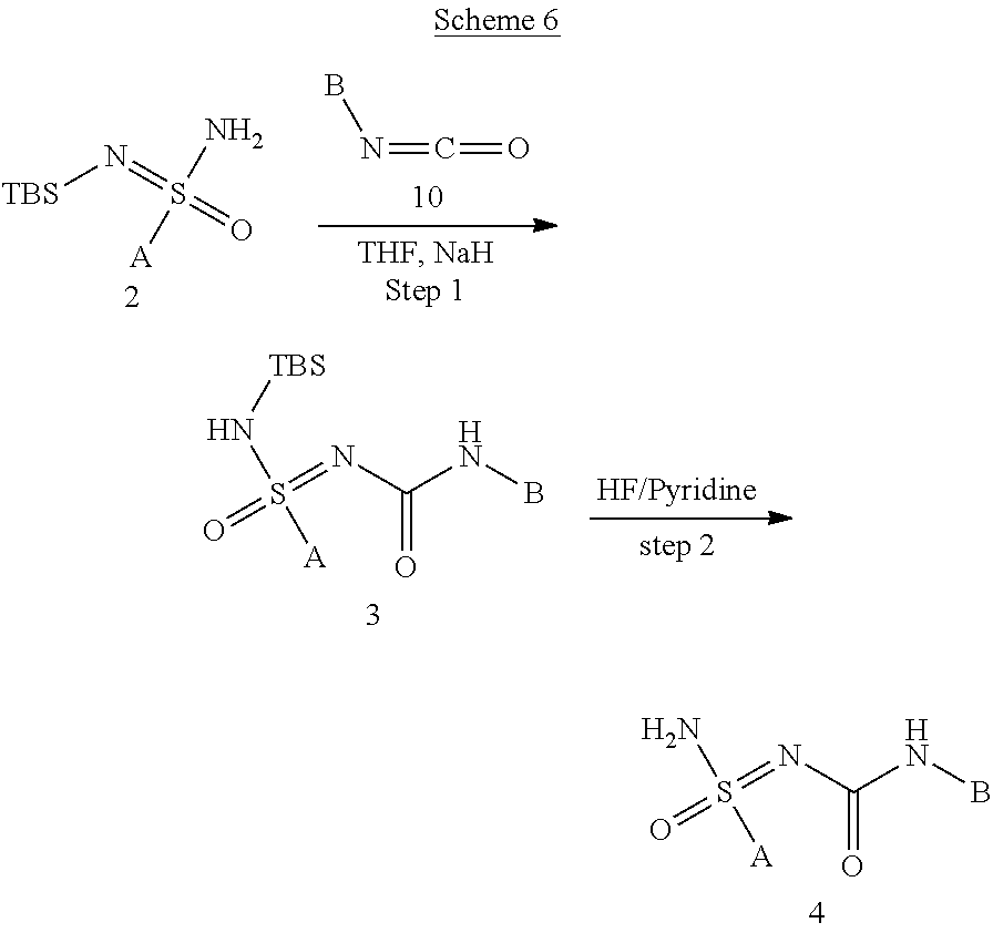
O=S(=NC(NB)=O)(N[TBS])[A].O=S(=NC(NB)=O)(N)[A].N(=C=O)B.S([A])(N)(=N[TBS])=O
